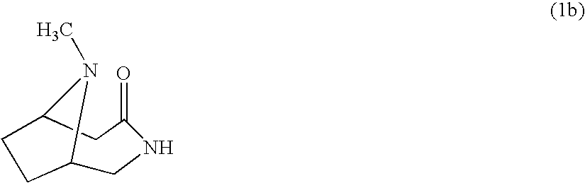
C1C2N(C)C(CC(=O)N1)CC2
